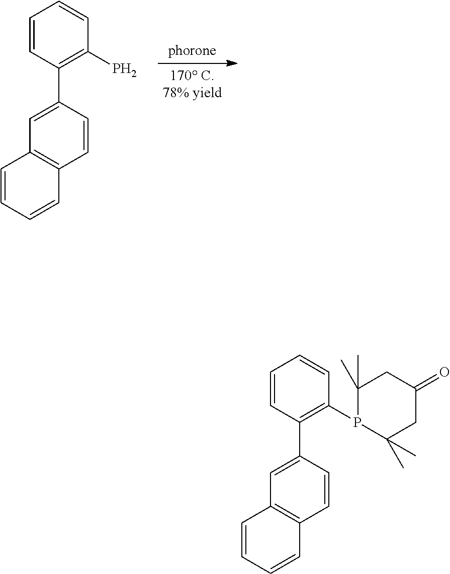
C1=CC(C2=CC3=C(C=C2)C=CC=C3)=C(P)C=C1.C1=CC(C2=CC3=C(C=C2)C=CC=C3)=C(P2C(C)(C)CC(=O)CC2(C)C)C=C1
